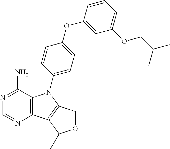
C12=C(C(N)=NC=N1)N(C1=CC=C(OC3=CC(OCC(C)C)=CC=C3)C=C1)C1=C2C(C)OC1
